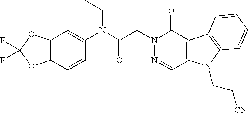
C12=C(C=CC(N(C(CN3N=CC4=C(C3=O)C3=C(N4CC[CN])C=CC=C3)=O)CC)=C1)OC(F)(F)O2
